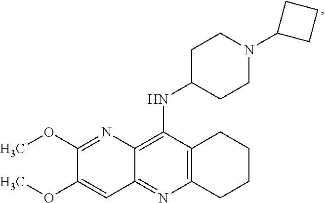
C12=C(N=C3C(=C1NC1CCN(C4CCC4)CC1)N=C(OC)C(OC)=C3)CCCC2
